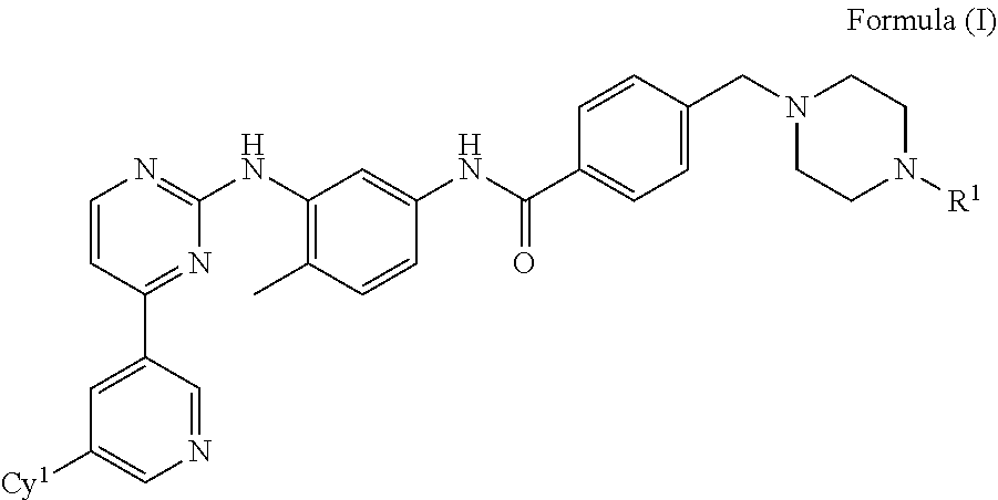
C1=C(C2=NC(NC3=C(C)C=CC(NC(C4=CC=C(CN5CCN([R1])CC5)C=C4)=O)=C3)=NC=C2)C=NC=C1[Cy1]
